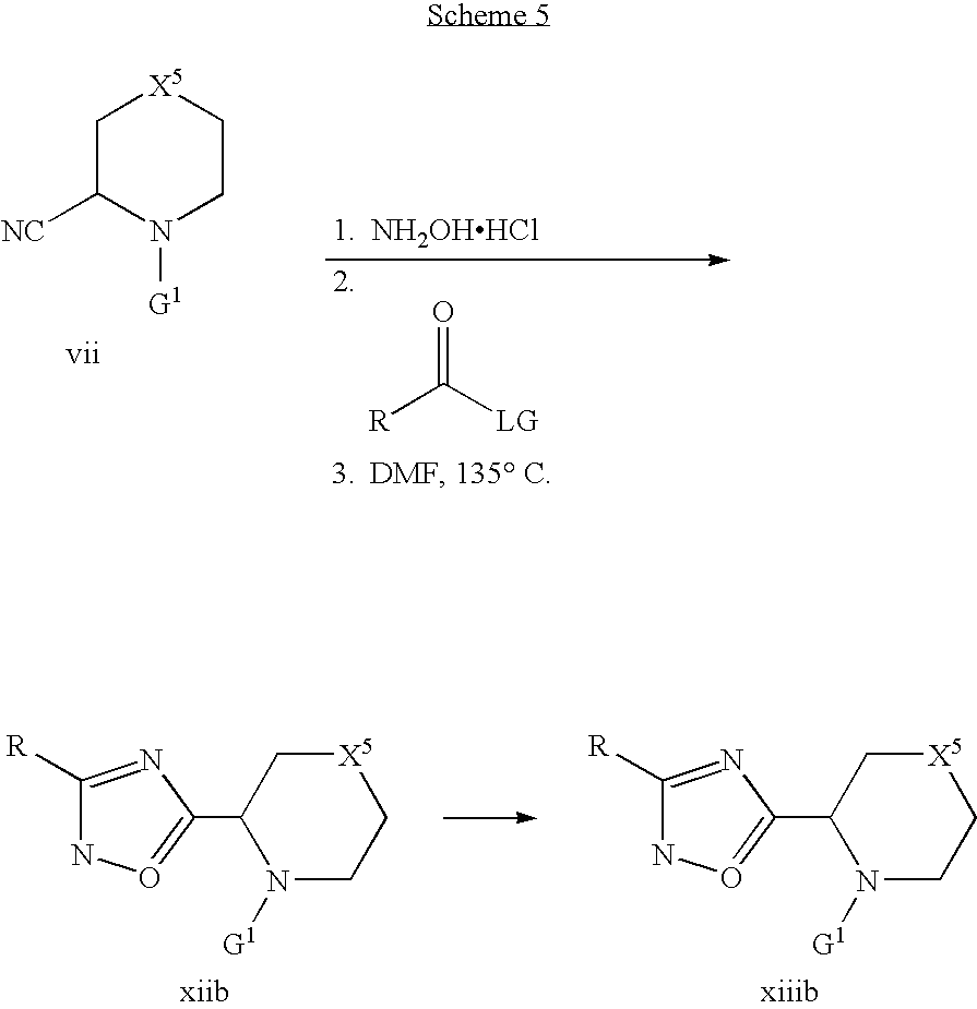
C1(C2=ONC([R])=N2)N([G1])CC[X5]C1.C1(C2=ONC([R])=N2)N([G1])CC[X5]C1.C1C([NC])N([G1])CC[X5]1.O=C([R])[LG].[NH2OHHCl]
